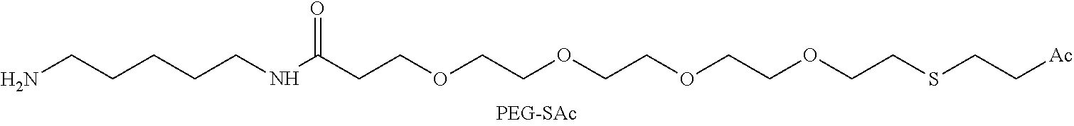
NCCCCCNC(CCOCCOCCOCCOCCSCC[Ac])=O
